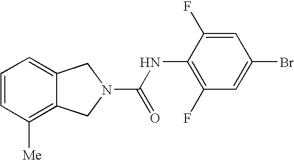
C1=CC([Me])=C2C(=C1)CN(C(NC1=C(F)C=C(Br)C=C1F)=O)C2
